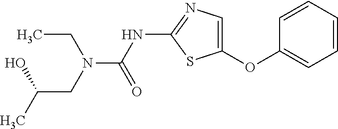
O(C1=CN=C(NC(=O)N(CC)CC(O)C)S1)C1=CC=CC=C1
